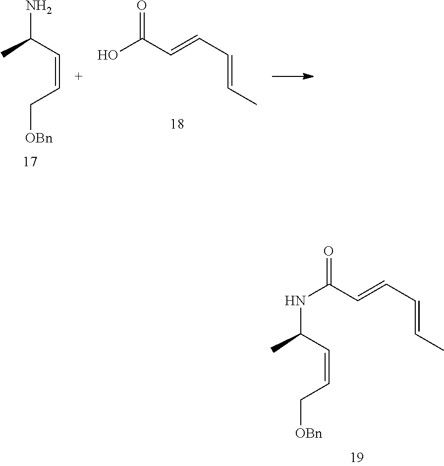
C(C=CC=CC)(=O)NC(C)C=CC[OBn].OC(C=CC=CC)=O.CC(C=CC[OBn])N
